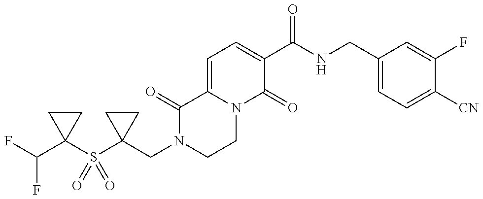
C1(S(C2(CN3CCN4C(=CC=C(C(NCC5=CC=C([CN])C(F)=C5)=O)C4=O)C3=O)CC2)(=O)=O)(C(F)F)CC1
